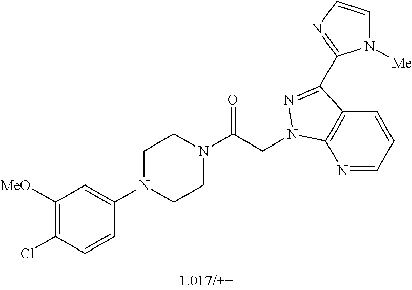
C1([MeO])=C(Cl)C=CC(N2CCN(C(CN3C4=C(C=CC=N4)C(C4=NC=CN4[Me])=N3)=O)CC2)=C1
